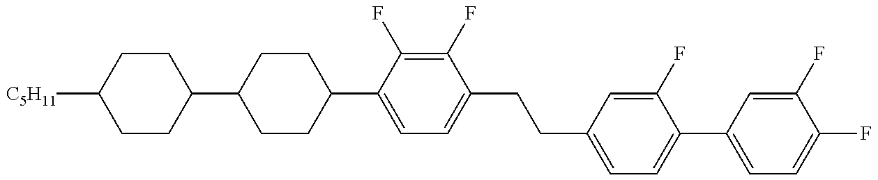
C1CC(C2CCC(C3=CC=C(CCC4=CC=C(C5=CC=C(F)C(F)=C5)C(F)=C4)C(F)=C3F)CC2)CCC1[C5H11]
